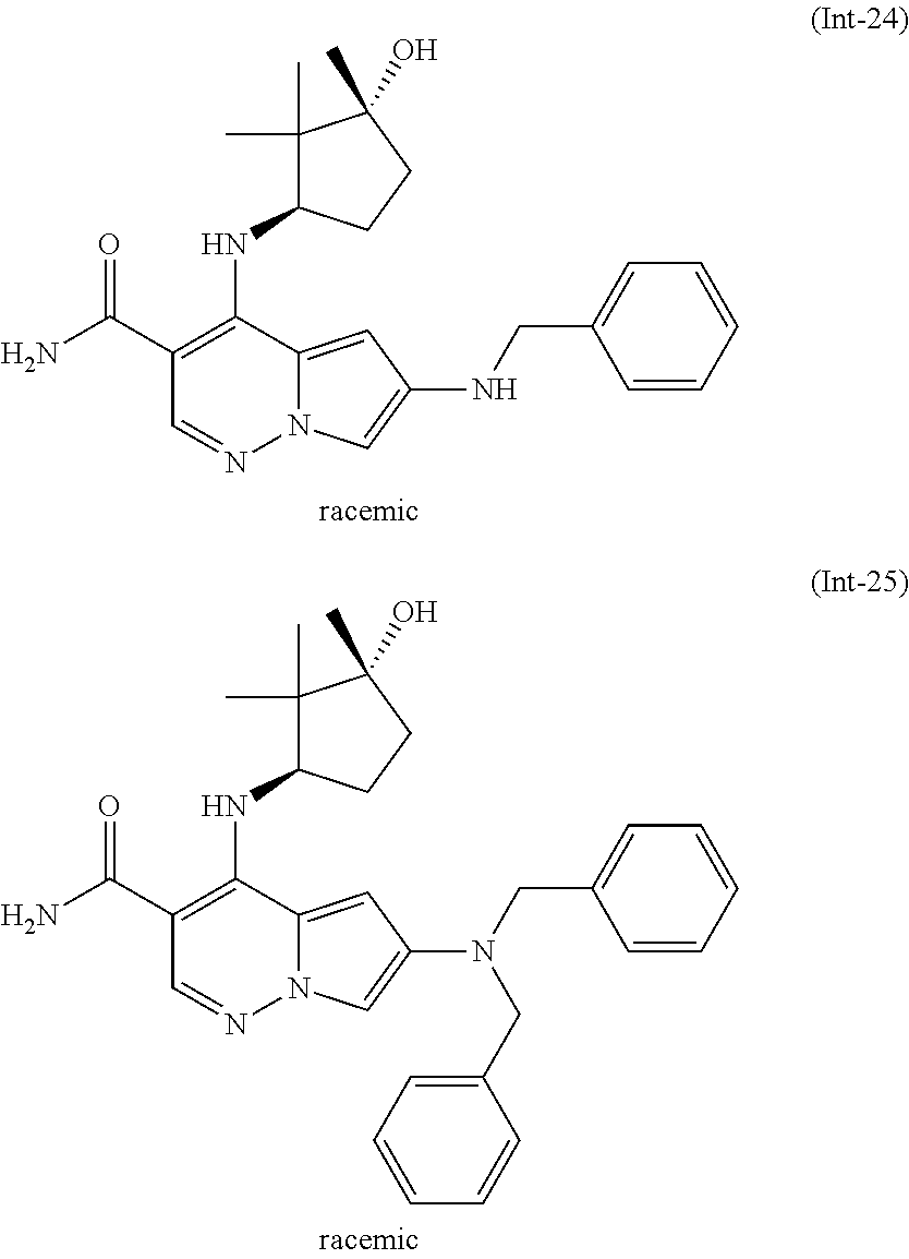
C1(C(N)=O)=C(NC2C(C)(C)C(O)(C)CC2)C2=CC(NCC3=CC=CC=C3)=CN2N=C1.C1(C(N)=O)=C(NC2C(C)(C)C(O)(C)CC2)C2=CC(N(CC3=CC=CC=C3)CC3=CC=CC=C3)=CN2N=C1
